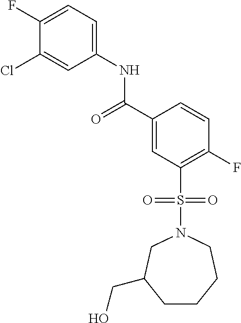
C(C1=CC(S(N2CCCCC(CO)C2)(=O)=O)=C(F)C=C1)(=O)NC1=CC=C(F)C(Cl)=C1
